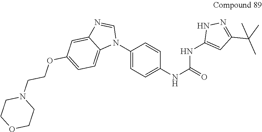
C1(N2C=NC3=CC(OCCN4CCOCC4)=CC=C23)=CC=C(NC(NC2=CC(C(C)(C)C)=NN2)=O)C=C1
